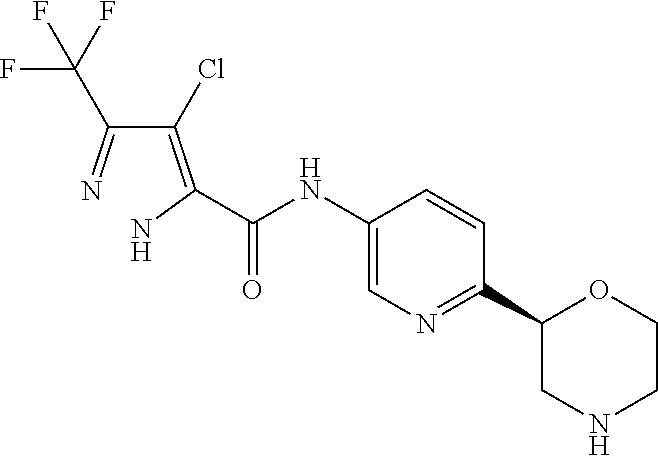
C(NC1=CN=C(C2OCCNC2)C=C1)(=O)C(=C(C(C(F)(F)F)=N)Cl)N
